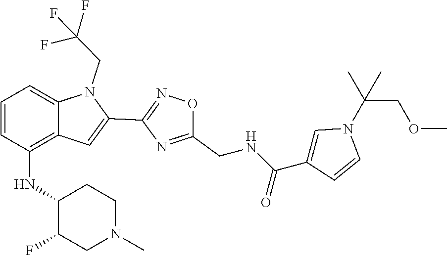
C12=C(NC3C(F)CN(C)CC3)C=CC=C1N(CC(F)(F)F)C(C1=NOC(CNC(C3=CN(C(C)(COC)C)C=C3)=O)=N1)=C2
